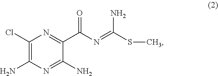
C1(Cl)=C(N)N=C(N)C(C(N=C(SC)N)=O)=N1
